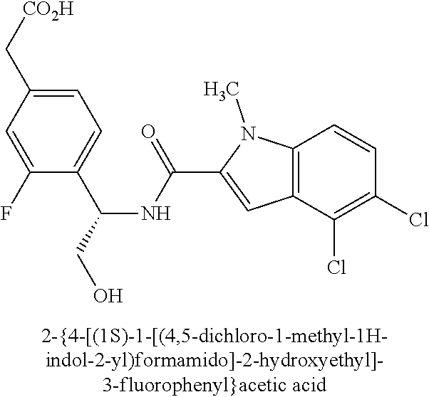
C1=C(C[CO2H])C=C(F)C(C(NC(C2=CC3=C(N2C)C=CC(Cl)=C3Cl)=O)CO)=C1
